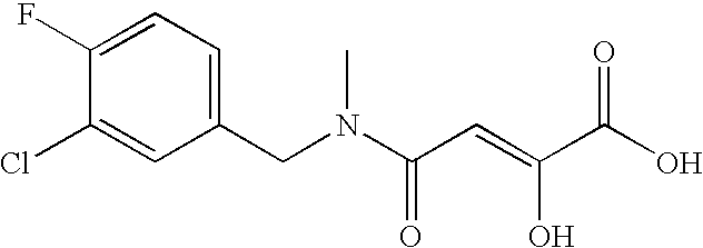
C1(Cl)=CC(CN(C(C=C(C(O)=O)O)=O)C)=CC=C1F
